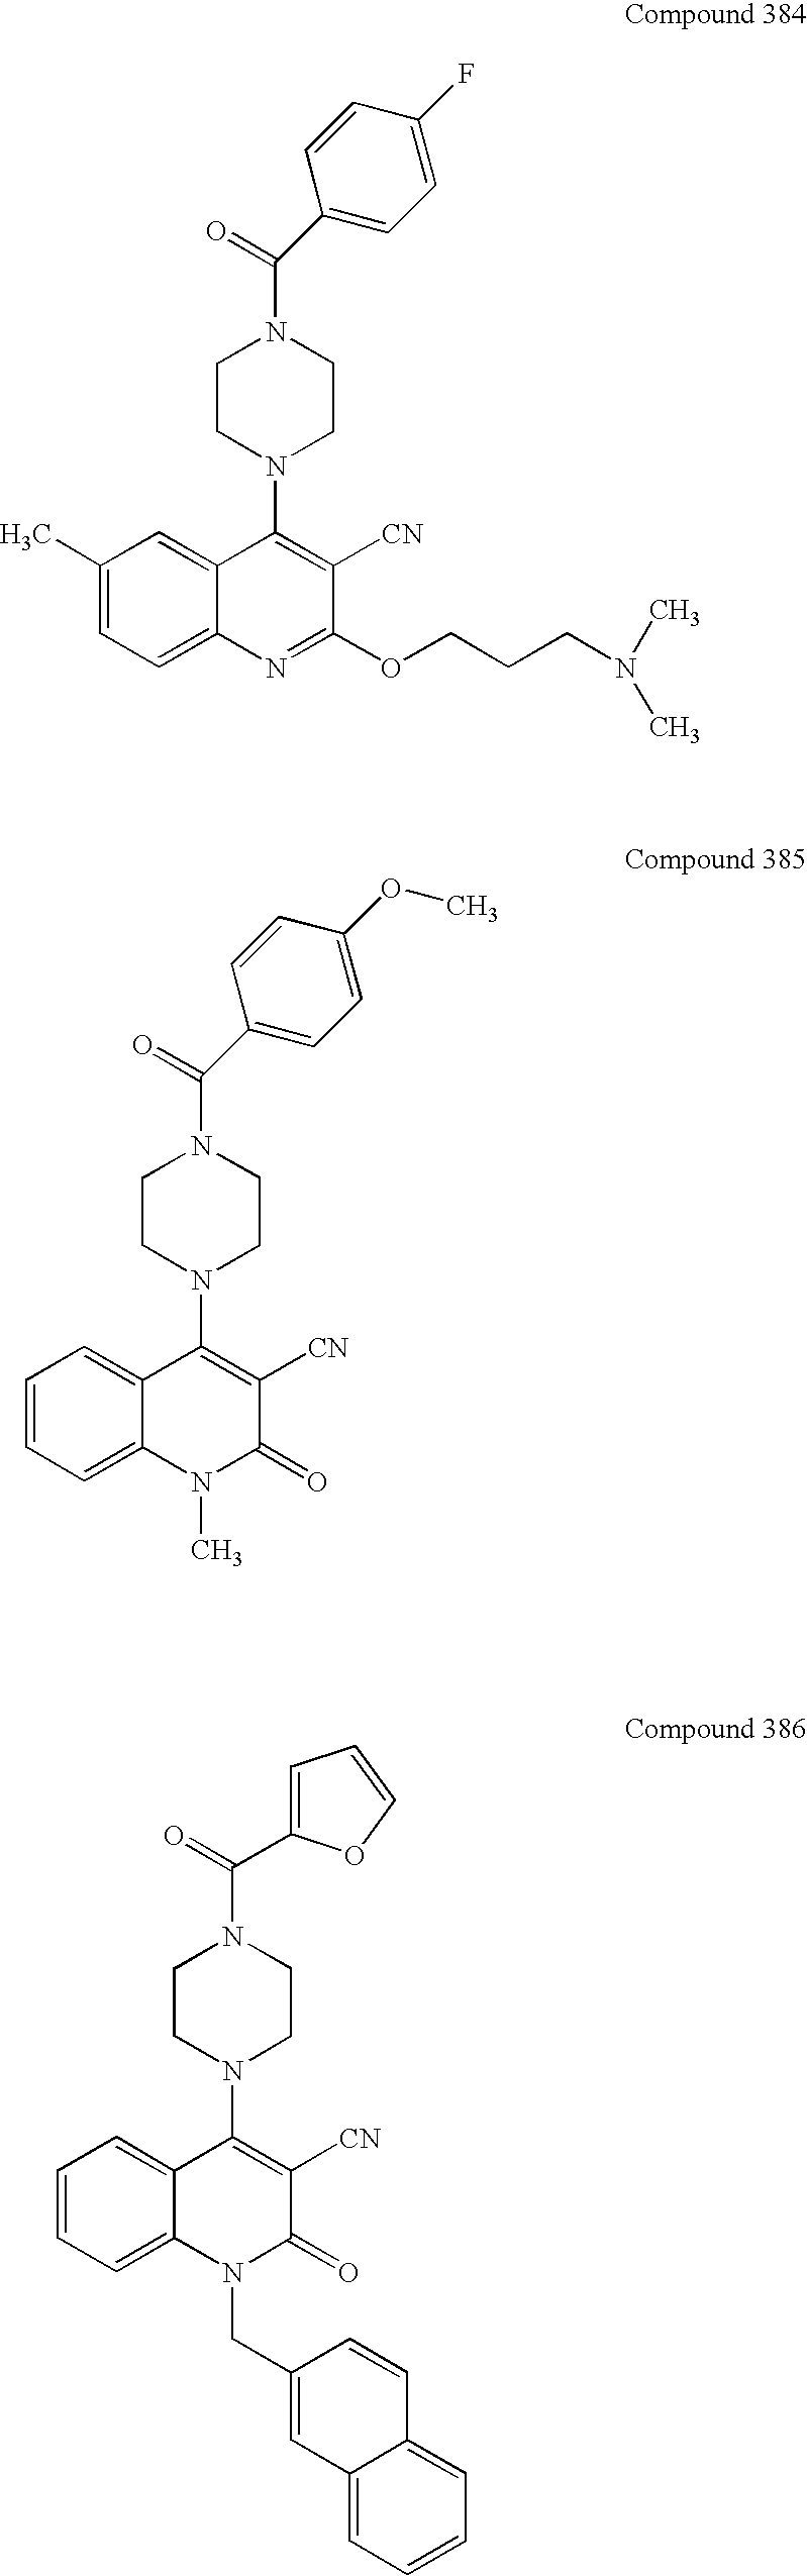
C(=O)(N1CCN(C2=C([CN])C(OCCCN(C)C)=NC3=CC=C(C)C=C23)CC1)C1=CC=C(F)C=C1.C(=O)(N1CCN(C2=C([CN])C(=O)N(C)C3=CC=CC=C23)CC1)C1=CC=C(OC)C=C1.C(=O)(N1CCN(C2=C([CN])C(=O)N(CC3=CC4=CC=CC=C4C=C3)C3=CC=CC=C23)CC1)C1=CC=CO1
